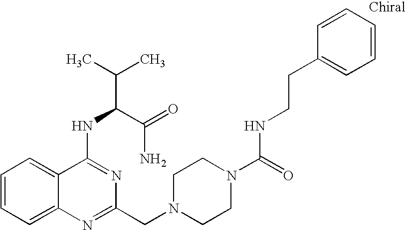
C1=CC=C2C(=C1)C(NC(C(=O)N)C(C)C)=NC(CN1CCN(C(=O)NCCC3=CC=CC=C3)CC1)=N2
